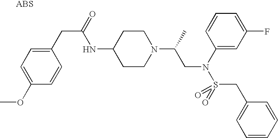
N(C1CCN(C(CN(C2=CC(F)=CC=C2)S(CC2=CC=CC=C2)(=O)=O)C)CC1)C(CC1=CC=C(OC)C=C1)=O
